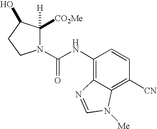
C1(NC(N2C([CO2Me])([H])C(O)CC2)=O)=C2C(=C([CN])C=C1)N([Me])C=N2
